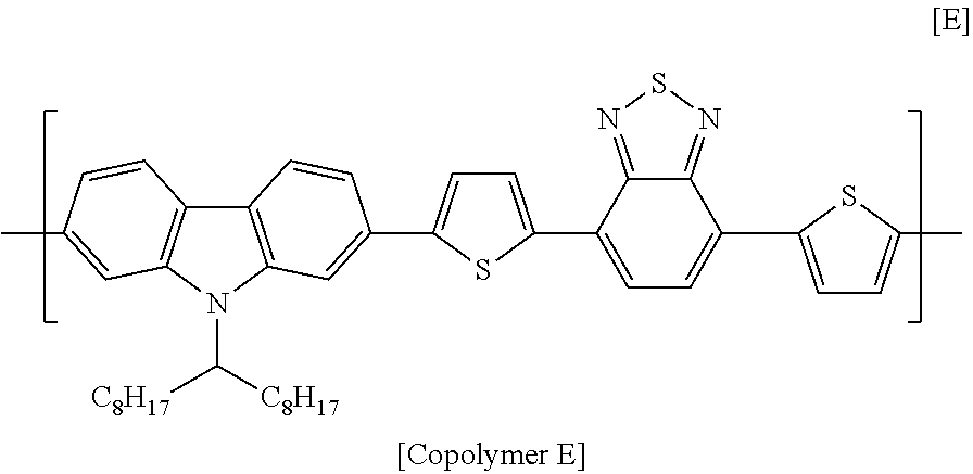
C12=C(C=C(C3=CC=C(C4=CC=C(C5=CC=C(C)S5)C5=NSN=C45)S3)C=C1)N(C([C8H17])[C8H17])C1=C2C=CC(C)=C1
